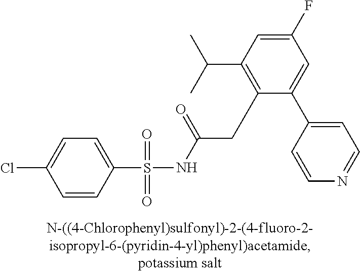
C1(S(NC(CC2=C(C(C)C)C=C(F)C=C2C2=CC=NC=C2)=O)(=O)=O)=CC=C(Cl)C=C1
